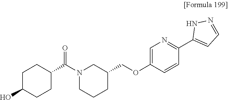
C1(COC2=CN=C(C3=CC=NN3)C=C2)CCCN(C(=O)C2CCC(O)CC2)C1
